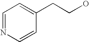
C1=NC=CC(CCO)=C1
